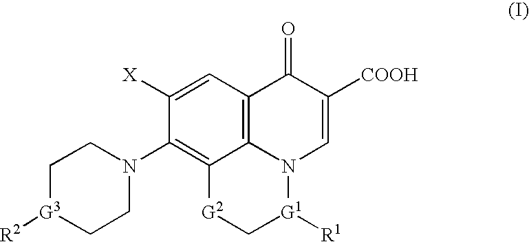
C1[G3]([R2])CCN(C2=C3C4=C(C=C2[X])C(=O)C([COOH])=CN4[G1]([R1])C[G2]3)C1
